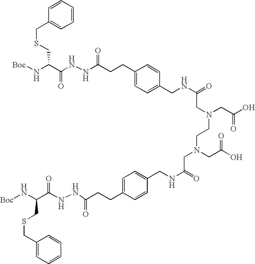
C(C(N[Boc])C(NNC(=O)CCC1=CC=C(CNC(=O)CN(CC(O)=O)CCN(CC(O)=O)CC(=O)NCC2=CC=C(CCC(NNC(C(N[Boc])CSCC3=CC=CC=C3)=O)=O)C=C2)C=C1)=O)SCC1=CC=CC=C1
